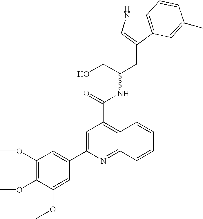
C12=C(C(CC(CO)NC(C3=C4C(=NC(C5=CC(OC)=C(OC)C(OC)=C5)=C3)C=CC=C4)=O)=CN1)C=C(C)C=C2
